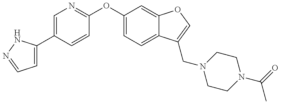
C1=C(C2=CN=C(OC3=CC=C4C(=C3)OC=C4CN3CCN(C(C)=O)CC3)C=C2)NN=C1
